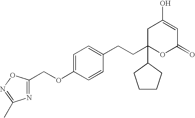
C1C(CCC2=CC=C(OCC3=NC(C)=NO3)C=C2)(C2CCCC2)OC(=O)C=C1O
